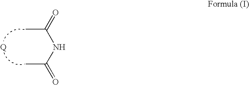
O=C(NC(=O)C)C
